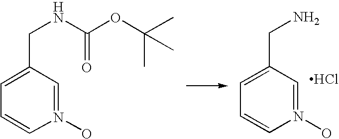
C1=CN(O)=CC(CNC(=O)OC(C)(C)C)=C1.C1=CN(O)=CC(CN)=C1.Cl
